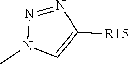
N1=NN(C)C=C1[R15]
